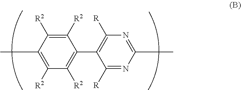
C1([R2])=C([R2])C(C)=C([R2])C([R2])=C1C1=C([R])N=C(C)N=C1[R]
